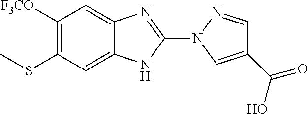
S(C1=C([F3CO])C=C2C(=C1)NC(N1N=CC(C(=O)O)=C1)=N2)C
